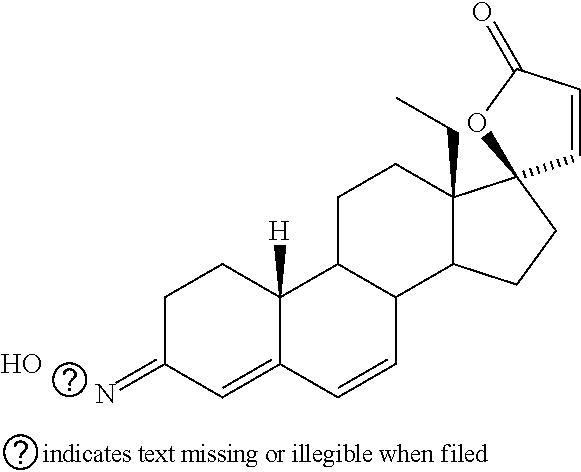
C1C(=N)C=C2C([H])(C1)C1C(C=C2)C2C(CC)(CC1)C1(CC2)C=CC(=O)O1.O
